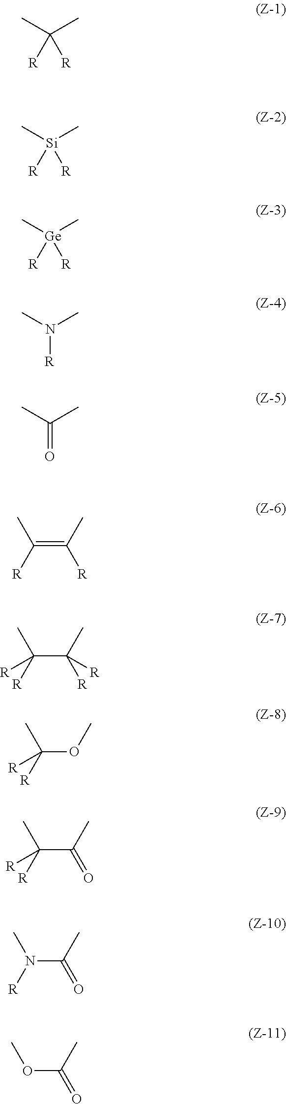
C(C)(C)([R])[R].[Si](C)(C)([R])[R].[Ge](C)(C)([R])[R].N(C)(C)[R].C(C)(C)=O.C(=C([R])C)(C)[R].C(C([R])(C)[R])(C)([R])[R].C(OC)(C)([R])[R].C(C(=O)C)(C)([R])[R].N(C(=O)C)(C)[R].O(C(=O)C)C
